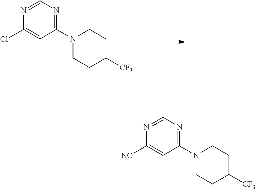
N1=CN=C(N2CCC([CF3])CC2)C=C1Cl.N1=CN=C(N2CCC([CF3])CC2)C=C1[NC]
